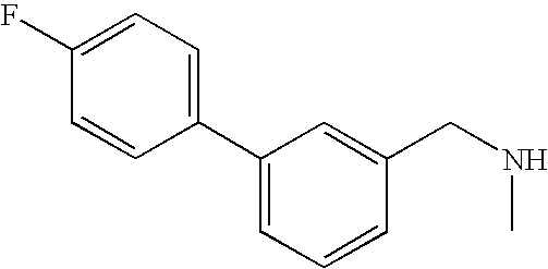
C1(C2=CC=C(F)C=C2)=CC=CC(CNC)=C1
